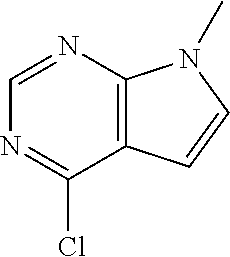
C1=NC2=C(C(Cl)=N1)C=CN2C
